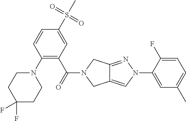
C1(C)=CC=C(F)C(N2C=C3C(=N2)CN(C(=O)C2=C(N4CCC(F)(F)CC4)C=CC(S(C)(=O)=O)=C2)C3)=C1
